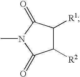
C1([R2])C([R1])C(=O)N(C)C1=O
